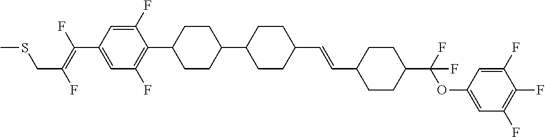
C1=C(F)C(C2CCC(C3CCC(C=CC4CCC(C(OC5=CC(F)=C(F)C(F)=C5)(F)F)CC4)CC3)CC2)=C(F)C=C1C(=C(F)CSC)F
